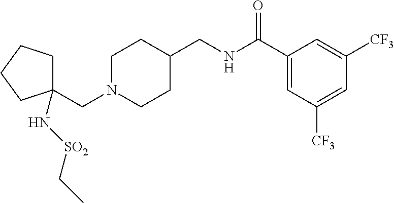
C1N(CC2(N[SO2]CC)CCCC2)CCC(CNC(C2=CC([CF3])=CC([CF3])=C2)=O)C1
